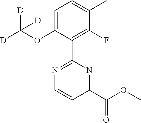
C1(C2=NC=CC(C(OC)=O)=N2)=C(F)C(C)=CC=C1OC([D])([D])[D]
